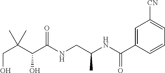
C(C(C(C(NCC(NC(C1=CC([CN])=CC=C1)=O)C)=O)O)(C)C)O
